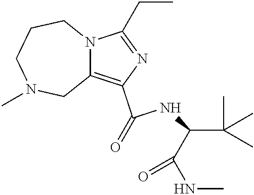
C1(C(=O)NC(C(C)(C)C)C(NC)=O)=C2N(C(CC)=N1)CCCN(C)C2
